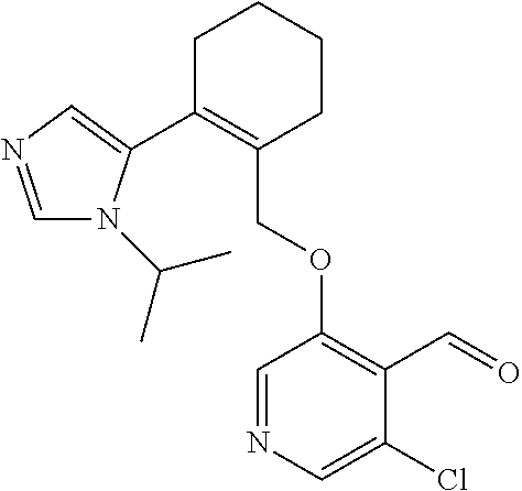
C1C(C2=CN=CN2C(C)C)=C(COC2=C(C=O)C(Cl)=CN=C2)CCC1
